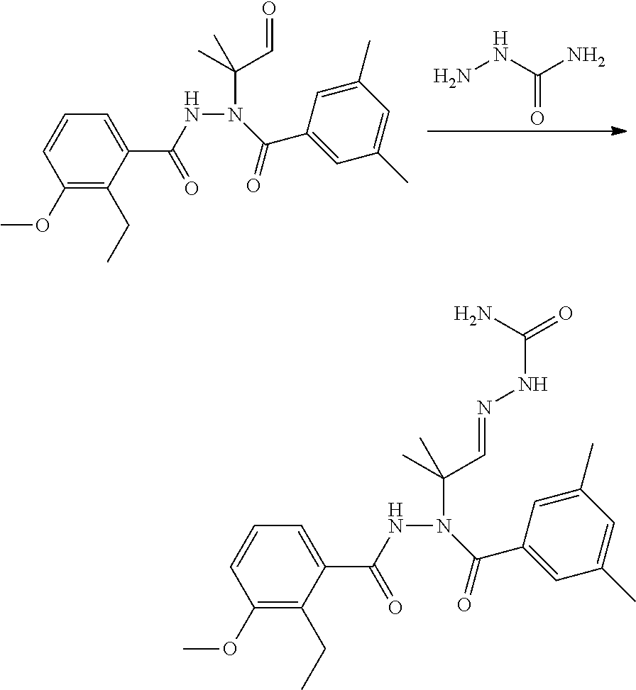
C(C=O)(C)(C)N(C(C1=CC(C)=CC(C)=C1)=O)NC(C1=CC=CC(OC)=C1CC)=O.NNC(N)=O.C(C=NNC(=O)N)(C)(C)N(C(C1=CC(C)=CC(C)=C1)=O)NC(C1=CC=CC(OC)=C1CC)=O
